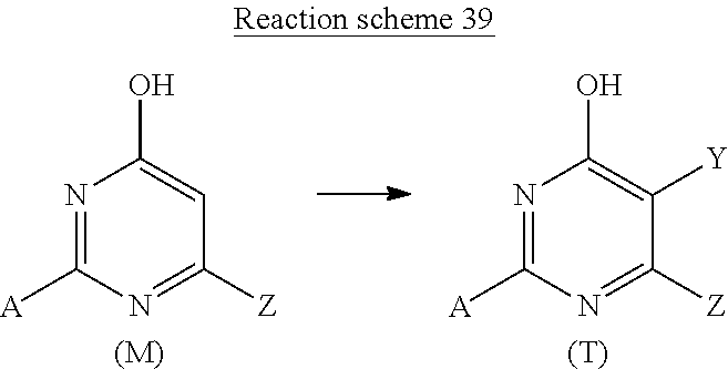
N1=C([A])N=C([Z])C=C1O.[(M)].N1=C([A])N=C([Z])C([Y])=C1O.[(T)]
